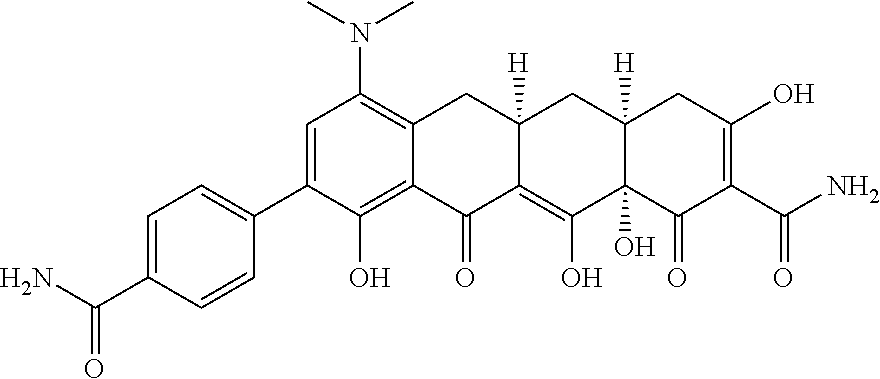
C1(C2=CC(N(C)C)=C3C(=C2O)C(=O)C2=C(O)C4(O)C([H])(CC2([H])C3)CC(O)=C(C(N)=O)C4=O)=CC=C(C(N)=O)C=C1
